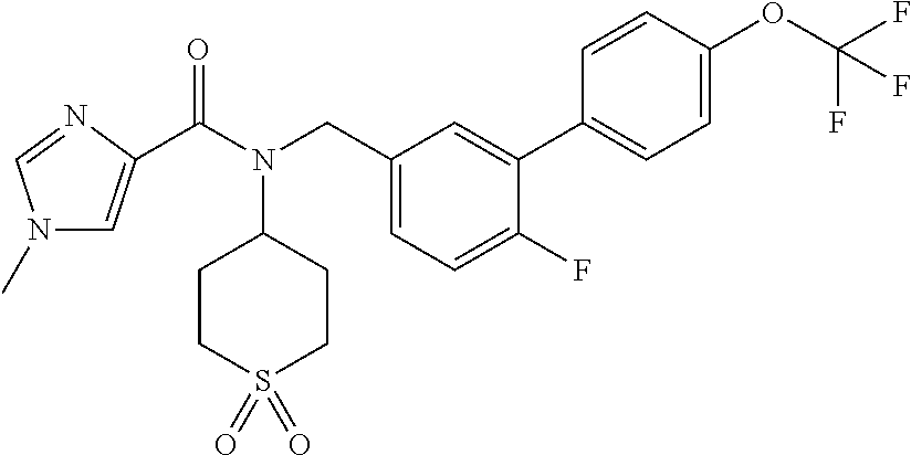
C(N(CC1=CC=C(F)C(C2=CC=C(OC(F)(F)F)C=C2)=C1)C1CCS(=O)(=O)CC1)(=O)C1=CN(C)C=N1
